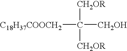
[C18H37COOCH2]C([CH2OH])([CH2OR])[CH2OR]
